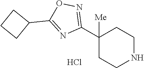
C1(C2=NOC(C3CCC3)=N2)([Me])CCNCC1.Cl
